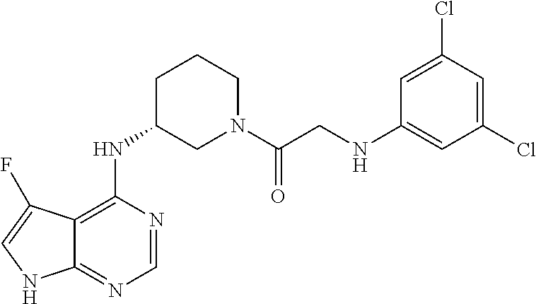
C1=C(Cl)C=C(Cl)C=C1NCC(N1CCCC(NC2=C3C(=NC=N2)NC=C3F)C1)=O
